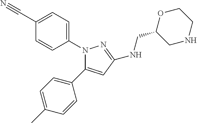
N1(C2=CC=C(C#N)C=C2)C(C2=CC=C(C)C=C2)=CC(NCC2CNCCO2)=N1
